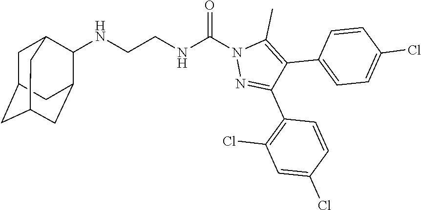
N(CCNC(N1N=C(C2=C(Cl)C=C(Cl)C=C2)C(C2=CC=C(Cl)C=C2)=C1C)=O)C1C2CC3CC(CC1C3)C2
